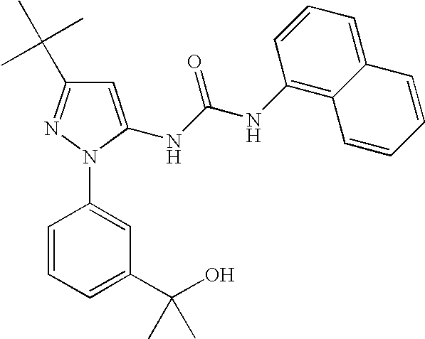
C1=C(NC(NC2=C3C(=CC=C2)C=CC=C3)=O)N(C2=CC(C(O)(C)C)=CC=C2)N=C1C(C)(C)C
